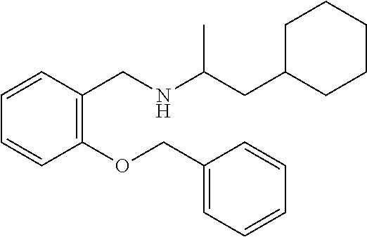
C1=CC=CC(CNC(CC2CCCCC2)C)=C1OCC1=CC=CC=C1
